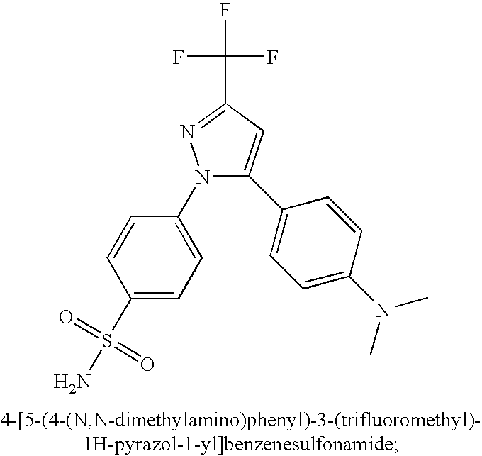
C1(S(N)(=O)=O)=CC=C(N2C(C3=CC=C(N(C)C)C=C3)=CC(C(F)(F)F)=N2)C=C1
